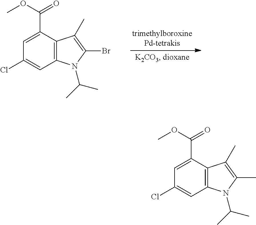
C1=C(C(=O)OC)C2=C(C=C1Cl)N(C(C)C)C(Br)=C2C.C1=C(C(=O)OC)C2=C(C=C1Cl)N(C(C)C)C(C)=C2C
